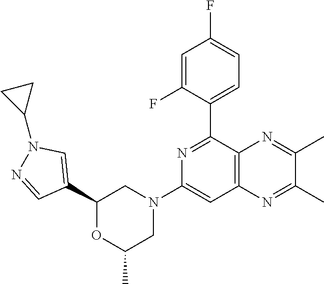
C1(C2=NC(N3CC(C)OC(C4=CN(C5CC5)N=C4)C3)=CC3=C2N=C(C)C(C)=N3)=CC=C(F)C=C1F
